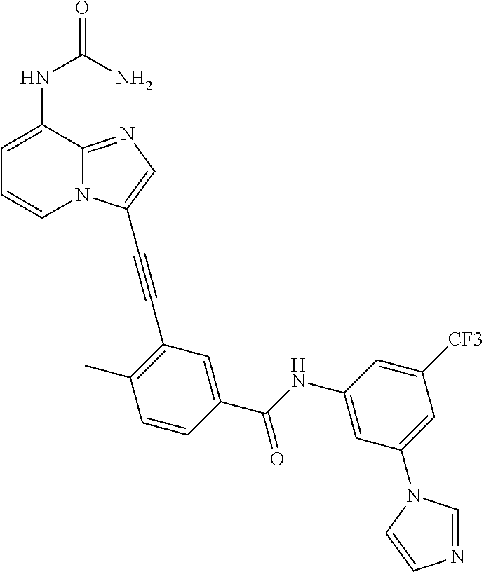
C1=C(NC(=O)N)C2=NC=C(C#CC3=C(C)C=CC(C(NC4=CC(N5C=NC=C5)=CC([CF3])=C4)=O)=C3)N2C=C1
